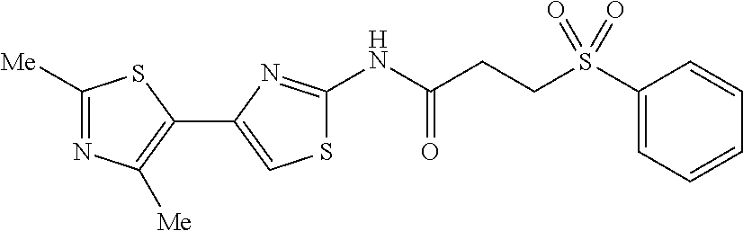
C1([Me])=NC([Me])=C(C2=CSC(NC(CCS(C3=CC=CC=C3)(=O)=O)=O)=N2)S1
